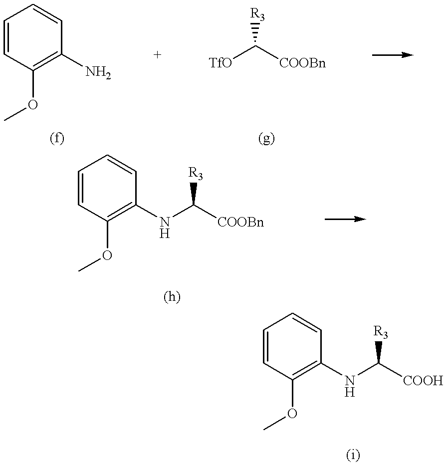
C1=CC(OC)=C(N)C=C1.[COOBn]C([R3])[TfO].C1=CC(OC)=C(NC([R3])[COOH])C=C1.C1=CC(OC)=C(NC([R3])[COOBn])C=C1
